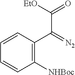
C1([NHBoc])=C(C(=[N2])C(=O)[EtO])C=CC=C1
